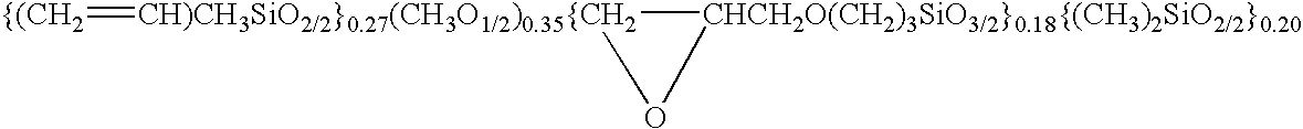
[{(CH2]=[CH)CH3SiO2/2}0.27(CH3O1/2)0.35{CH2]1[CHCH2O(CH2)3SiO3/2}0.18{(CH3)2SiO2/2}0.20]O1
